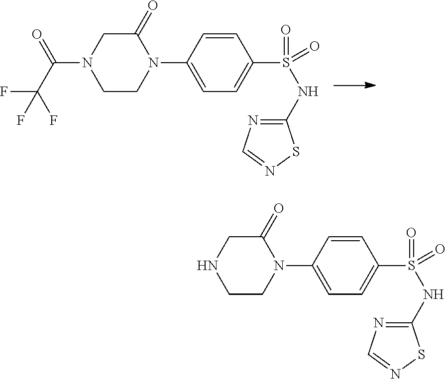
C1(=O)CN(C(=O)C(F)(F)F)CCN1C1=CC=C(S(=O)(=O)NC2=NC=NS2)C=C1.C1(=O)CNCCN1C1=CC=C(S(=O)(=O)NC2=NC=NS2)C=C1
